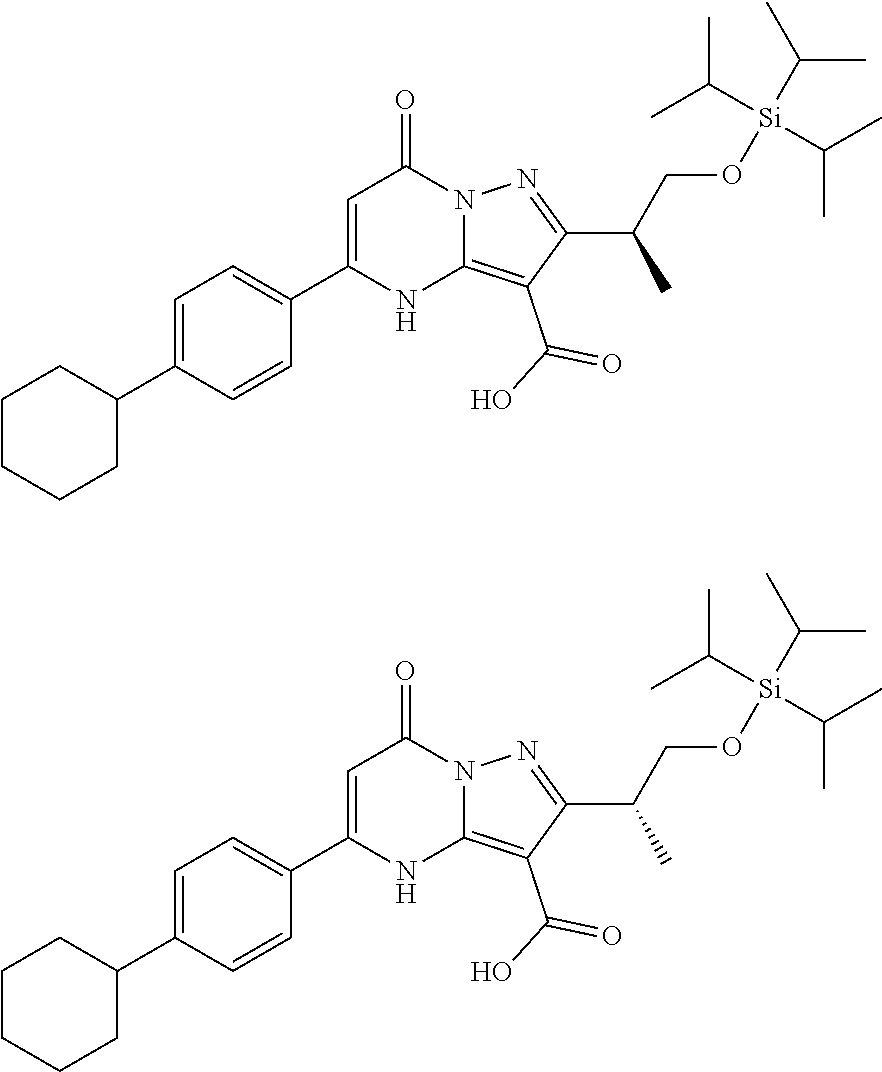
C1CCCC(C2=CC=C(C3=CC(=O)N4C(=C(C(O)=O)C(C(CO[Si](C(C)C)(C(C)C)C(C)C)C)=N4)N3)C=C2)C1.C1CCCC(C2=CC=C(C3=CC(=O)N4C(=C(C(O)=O)C(C(CO[Si](C(C)C)(C(C)C)C(C)C)C)=N4)N3)C=C2)C1
